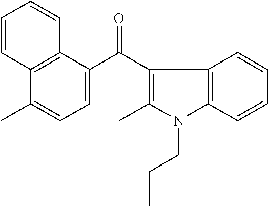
C12=C(C(C(C3=C(C)N(CCC)C4=C3C=CC=C4)=O)=CC=C1C)C=CC=C2
